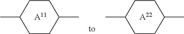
C1(C)CCC(C)CC1.[A11].C1(C)CCC(C)CC1.[A22]
